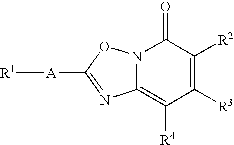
C12=C([R4])C([R3])=C([R2])C(=O)N1OC([A][R1])=N2
